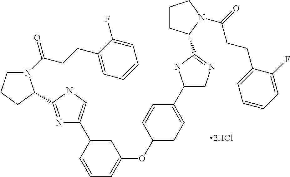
C1=C(C2=CNC(C3N(C(CCC4=CC=CC=C4F)=O)CCC3)=N2)C=CC=C1OC1=CC=C(C2=CN=C(C3CCCN3C(=O)CCC3=CC=CC=C3F)N2)C=C1
